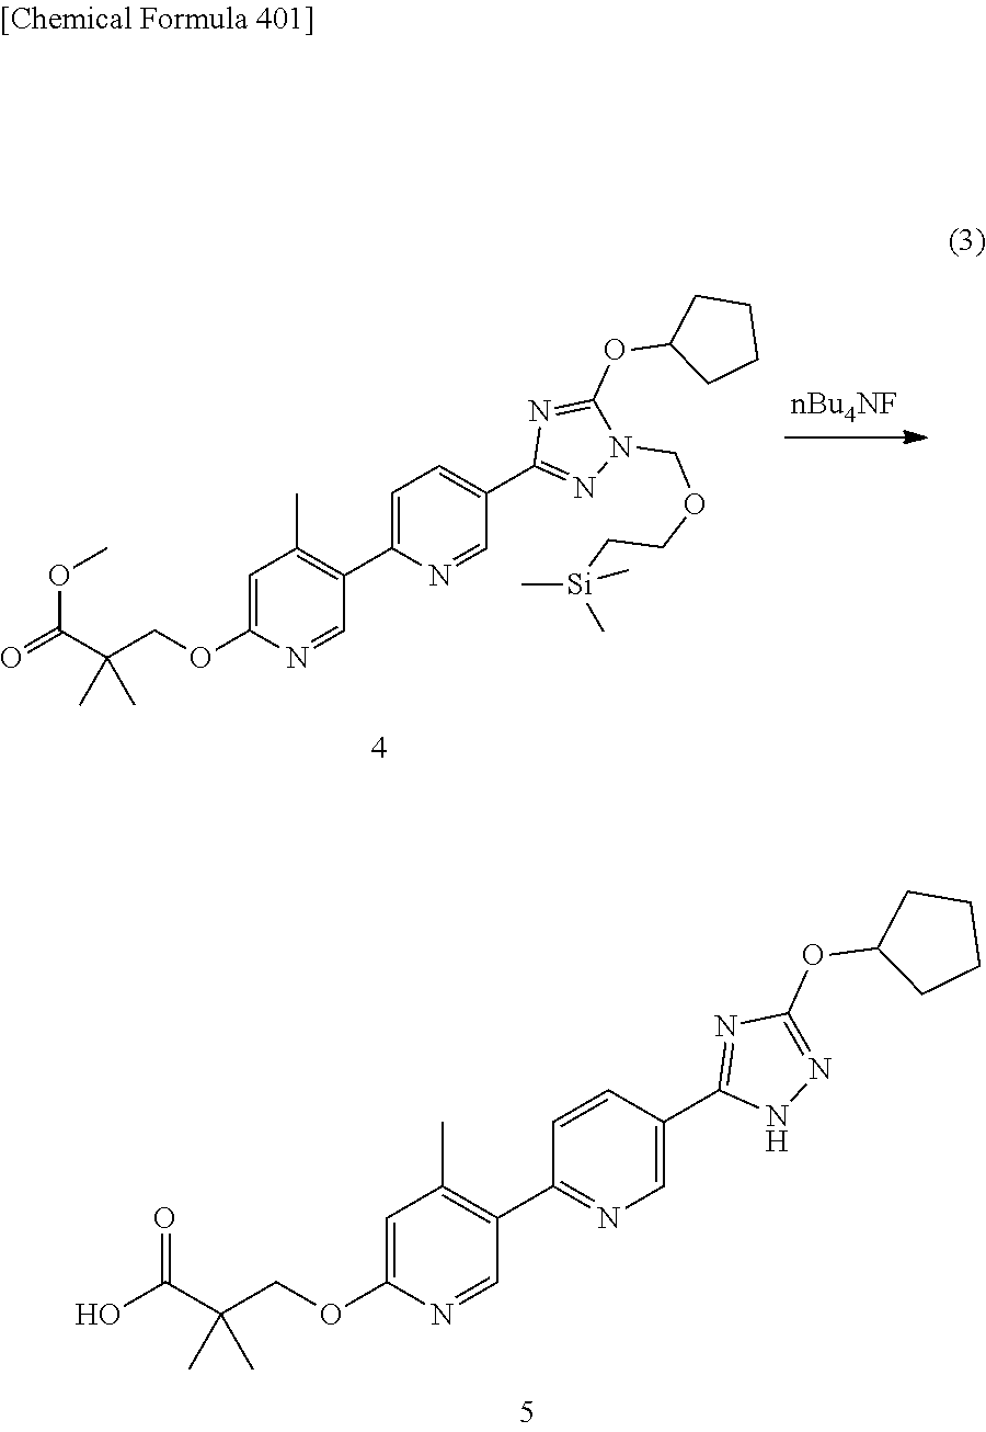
OC(C(COC1=CC(C)=C(C2=NC=C(C3=NC(OC4CCCC4)=NN3)C=C2)C=N1)(C)C)=O.O=C(C(COC1=CC(C)=C(C2=CC=C(C3=NN(COCC[Si](C)(C)C)C(OC4CCCC4)=N3)C=N2)C=N1)(C)C)OC
